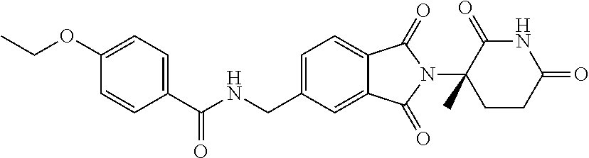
C1(OCC)=CC=C(C(NCC2=CC=C3C(=C2)C(=O)N(C2(C)CCC(=O)NC2=O)C3=O)=O)C=C1
